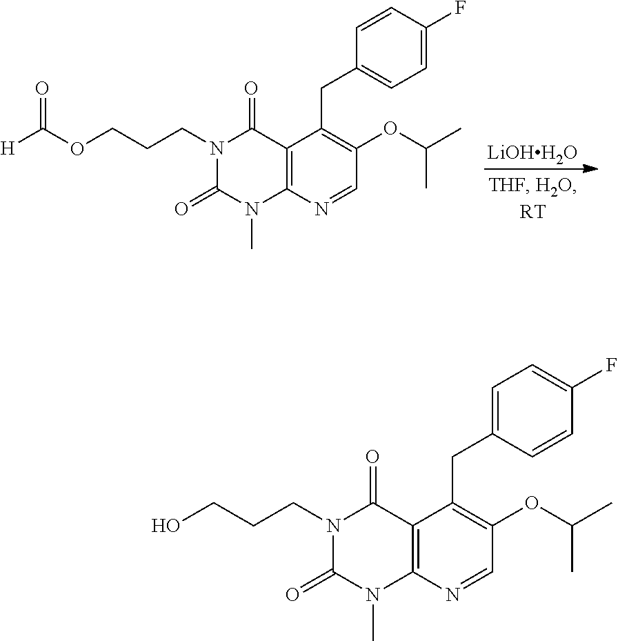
[LiOHH2O].N1(CCCOC([H])=O)C(=O)N(C)C2=C(C1=O)C(CC1=CC=C(F)C=C1)=C(OC(C)C)C=N2.N1(CCCO)C(=O)N(C)C2=C(C1=O)C(CC1=CC=C(F)C=C1)=C(OC(C)C)C=N2
